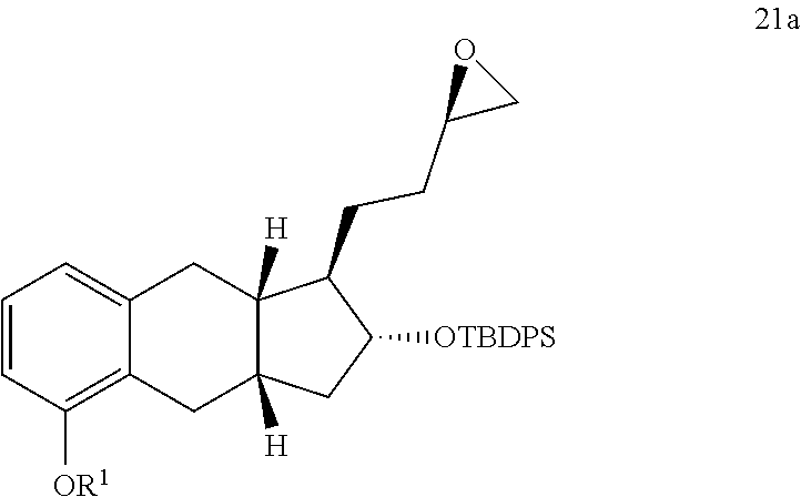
C1=CC([OR1])=C2C(=C1)CC1([H])C([H])(C2)CC([OTBDPS])C1CCC1CO1
